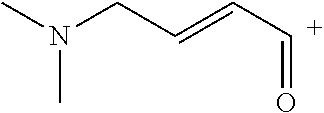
CN(CC=C[C+]=O)C
